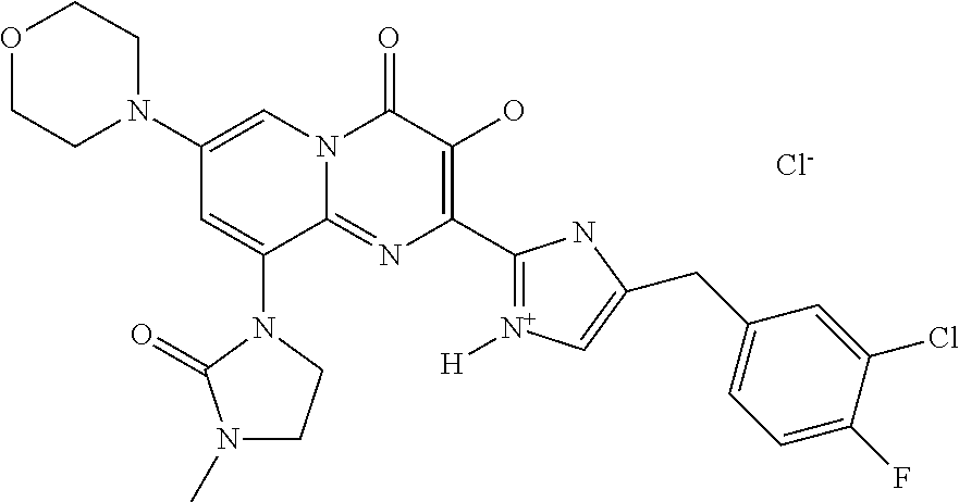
C1N(C2=CN3C(=NC(C4=[N+]([H])C=C(CC5=CC=C(F)C(Cl)=C5)N4)=C(O)C3=O)C(N3C(=O)N(C)CC3)=C2)CCOC1.[Cl-]
